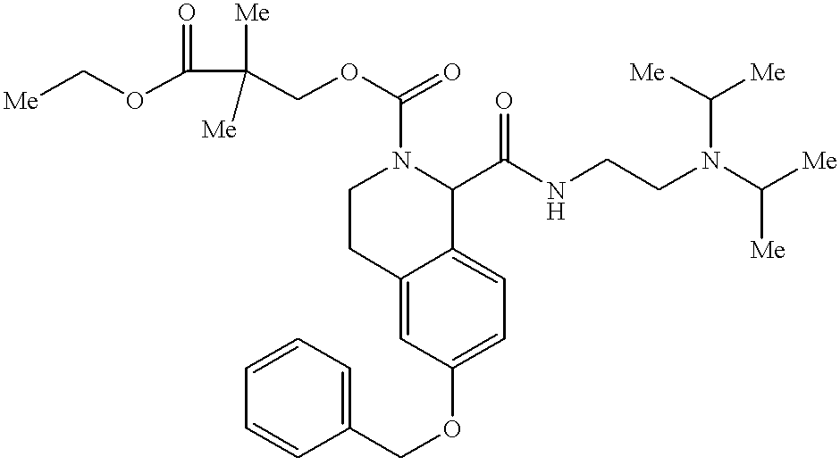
O(C(=O)C(COC(=O)N1CCC2=CC(OCC3=CC=CC=C3)=CC=C2C1C(NCCN(C([Me])[Me])C([Me])[Me])=O)([Me])[Me])C[Me]
